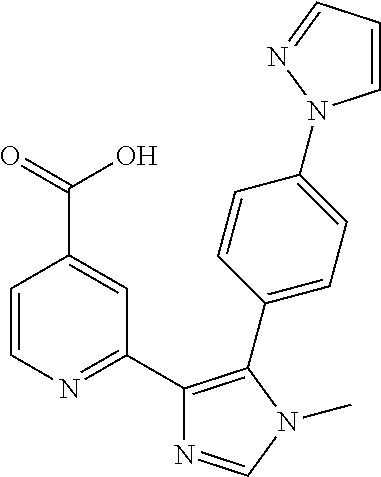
C1=CN=C(C2=C(C3=CC=C(N4C=CC=N4)C=C3)N(C)C=N2)C=C1C(O)=O
